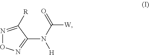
N1=C([R])C(N(C(=O)[W])[H])=NO1
